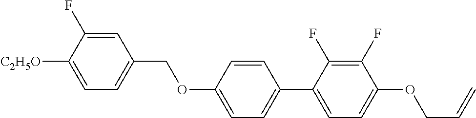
C1=C(F)C([C2H5O])=CC=C1COC1=CC=C(C2=CC=C(OCC=C)C(F)=C2F)C=C1
